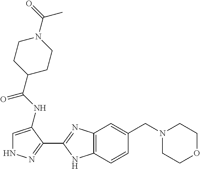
C12=C(C=CC(CN3CCOCC3)=C1)NC(C1=NNC=C1NC(=O)C1CCN(C(=O)C)CC1)=N2
